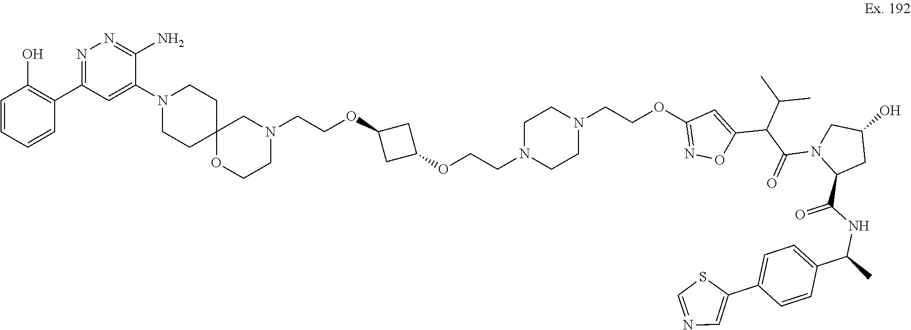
N1=C(OCCN2CCN(CCOC3CC(OCCN4CC5(OCC4)CCN(C4=CC(C6=C(O)C=CC=C6)=NN=C4N)CC5)C3)CC2)C=C(C(C(C)C)C(N2C(C(=O)NC(C3=CC=C(C4=CN=CS4)C=C3)C)CC(O)C2)=O)O1
